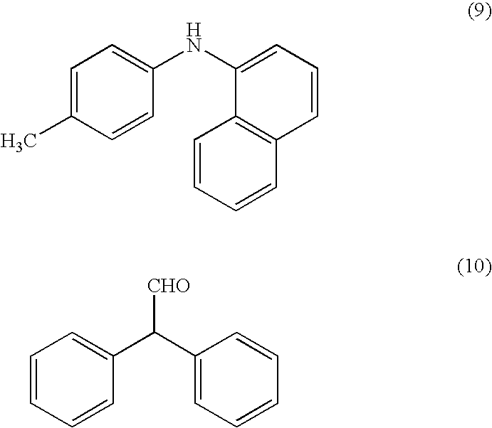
C1=CC=CC2=C1C(NC1=CC=C(C)C=C1)=CC=C2.C1=CC=CC(C(C2=CC=CC=C2)[CHO])=C1
